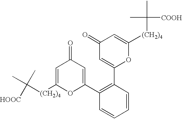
C([(CH2)4]C1=CC(=O)C=C(C2=C(C3=CC(=O)C=C([(CH2)4]C(C)(C)[COOH])O3)C=CC=C2)O1)(C)(C)[HOOC]
